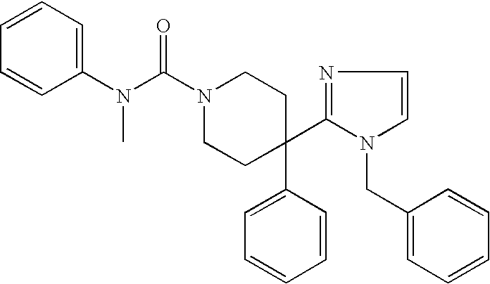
N1(C(N(C2=CC=CC=C2)C)=O)CCC(C2=CC=CC=C2)(C2=NC=CN2CC2=CC=CC=C2)CC1
